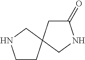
C1CC2(CN1)CNC(=O)C2
